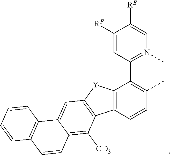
C12=C(C(C3=N(C)C=C([RE])C([RF])=C3)=C(C)C=C1)[Y]C1=C2C([CD3])=C2C(=C1)C1=C(C=C2)C=CC=C1
